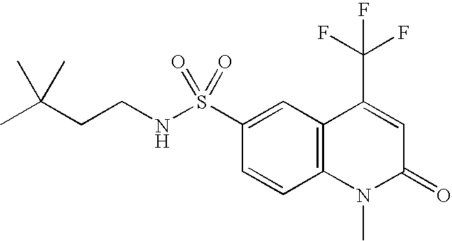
C12=C(C=CC(S(NCCC(C)(C)C)(=O)=O)=C1)N(C)C(=O)C=C2C(F)(F)F
